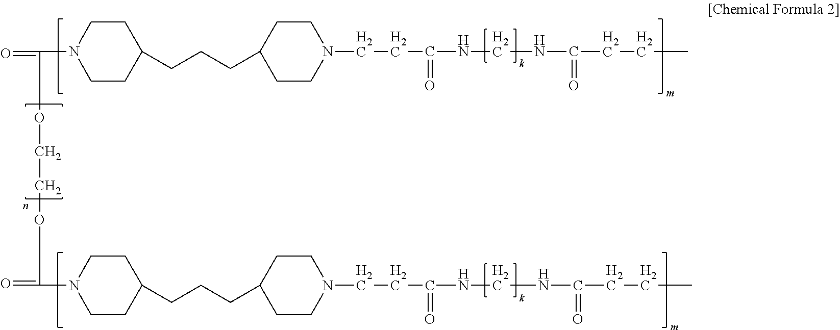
O=C(OCCOC(=O)N1CCC(CCCC2CCN(CCC(=O)NCNC(CCC)=O)CC2)CC1)N1CCC(CCCC2CCN(CCC(NCNC(CCC)=O)=O)CC2)CC1
